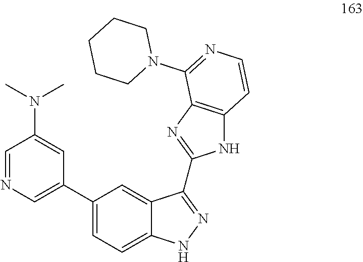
C1=NC=C(C2=CC=C3C(=C2)C(C2=NC4=C(N2)C=CN=C4N2CCCCC2)=NN3)C=C1N(C)C
